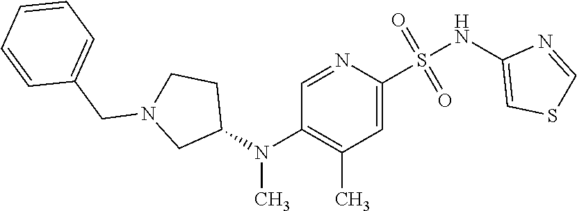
N1=CC(N(C2CCN(CC3=CC=CC=C3)C2)C)=C(C)C=C1S(NC1=CSC=N1)(=O)=O
